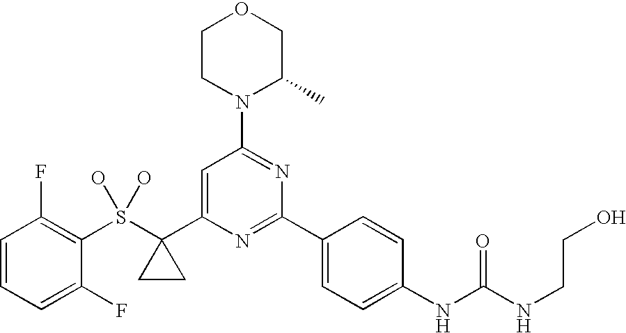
C1CN(C2=NC(C3=CC=C(NC(NCCO)=O)C=C3)=NC(C3(S(C4=C(F)C=CC=C4F)(O)O)CC3)=C2)C(C)CO1
